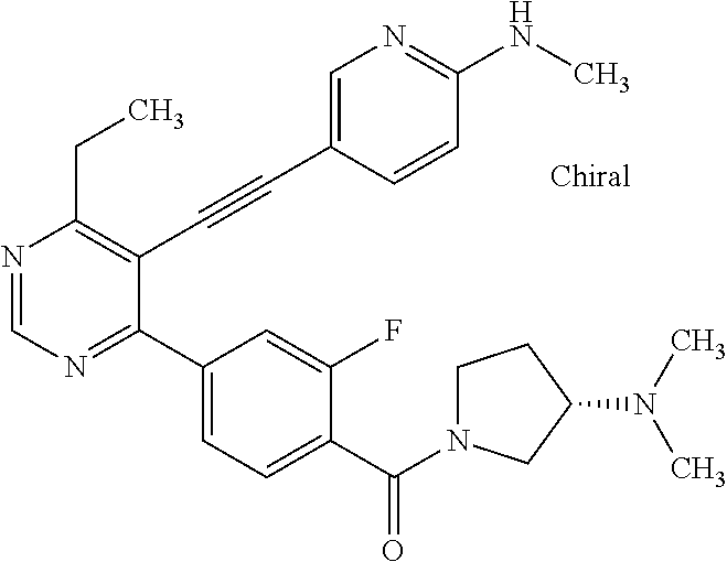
N1=CN=C(C2=CC=C(C(=O)N3CCC(N(C)C)C3)C(F)=C2)C(C#CC2=CN=C(NC)C=C2)=C1CC
